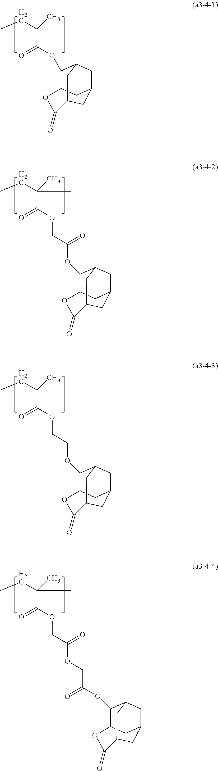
CCC(C)(C)C(=O)OC1C2CC3CC1CC(C3)C(=O)O2.CCC(C)(C)C(=O)OCC(=O)OC1C2CC3CC1CC(C3)C(=O)O2.CCC(C)(C)C(=O)OCCOC1C2CC3CC1CC(C3)C(=O)O2.CCC(C)(C)C(=O)OCC(=O)OCC(OC1C2CC3CC1CC(C3)C(=O)O2)=O
